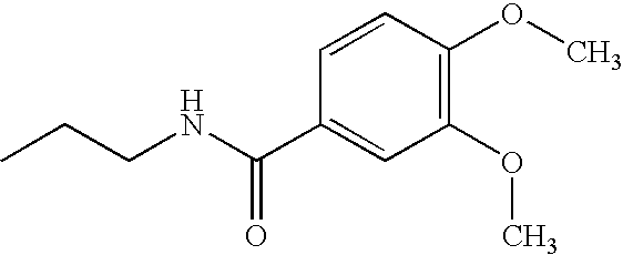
CCCNC(=O)C1=CC(OC)=C(OC)C=C1
